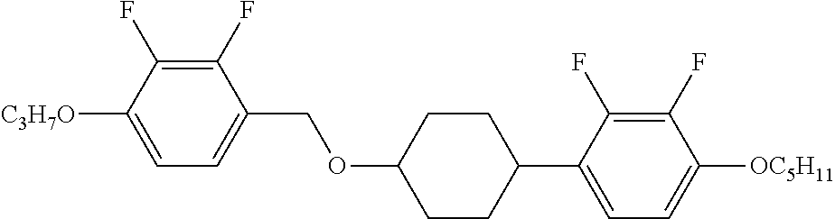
C1(F)=C(F)C([C3H7O])=CC=C1COC1CCC(C2=CC=C([OC5H11])C(F)=C2F)CC1
